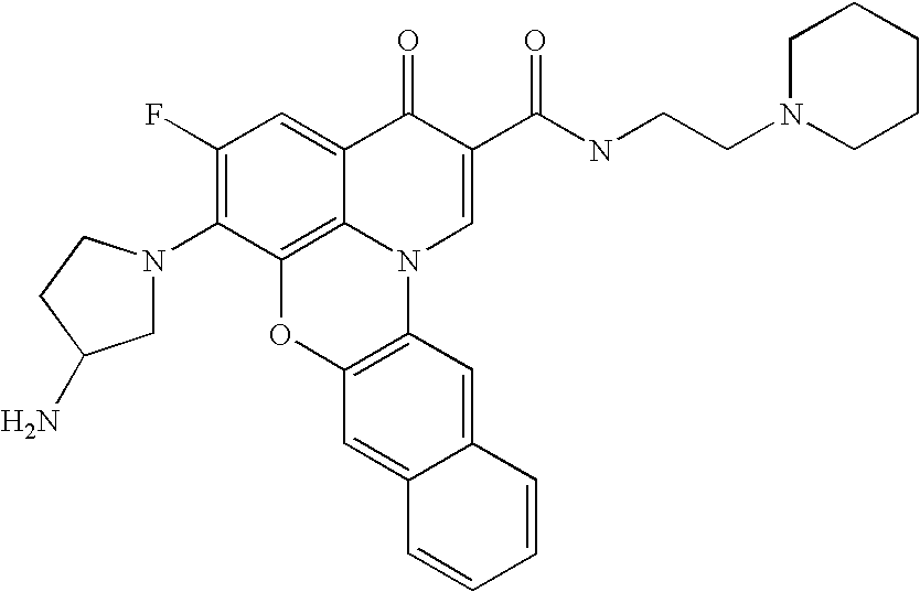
C1(F)=C(N2CC(N)CC2)C2=C3C(=C1)C(=O)C(C(NCCN1CCCCC1)=O)=CN3C1=C(O2)C=C2C(=C1)C=CC=C2
